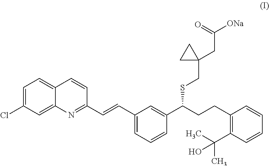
C1=C(Cl)C=C2C(=C1)C=CC(C=CC1=CC=CC(C(CCC3=C(C(C)(C)O)C=CC=C3)SCC3(CC([ONa])=O)CC3)=C1)=N2
